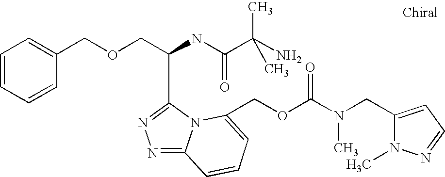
C(C(NC(C(C)(N)C)=O)C1=NN=C2N1C(COC(N(CC1=CC=NN1C)C)=O)=CC=C2)OCC1=CC=CC=C1
